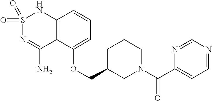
C12=C(C(OCC3CN(C(C4=CC=NC=N4)=O)CCC3)=CC=C1)C(N)=NS(=O)(=O)N2
